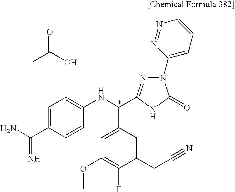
CC(O)=O.C1=C(C(N)=N)C=CC(NC(C2=CC(OC)=C(F)C(CC#N)=C2)C2=NN(C3=CC=CN=N3)C(=O)N2)=C1
